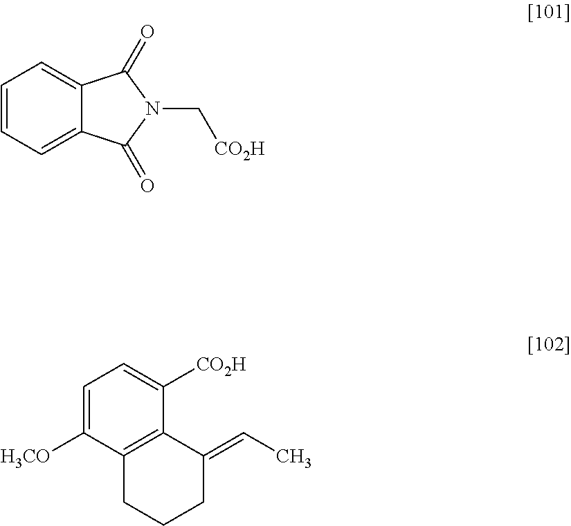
C1=CC=C2C(=C1)C(=O)N(C[CO2H])C2=O.C1=C([H3CO])C2=C(C([CO2H])=C1)C(=CC)CCC2
